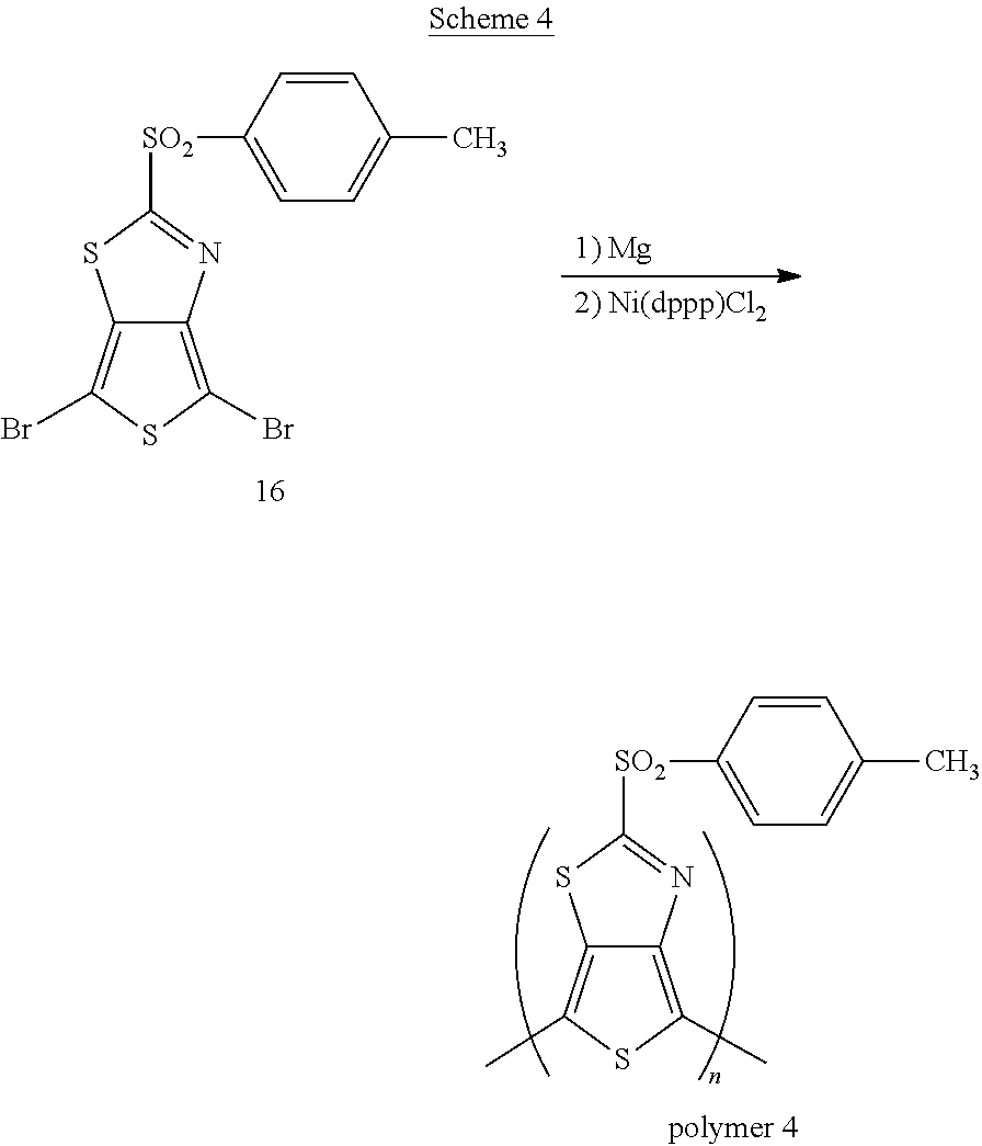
C12=C(Br)SC(Br)=C1SC([SO2]C1=CC=C(C)C=C1)=N2.C12=C(C)SC(C)=C1SC([SO2]C1=CC=C(C)C=C1)=N2
